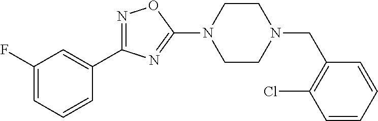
N1=C(C2=CC(F)=CC=C2)N=C(N2CCN(CC3=C(Cl)C=CC=C3)CC2)O1
